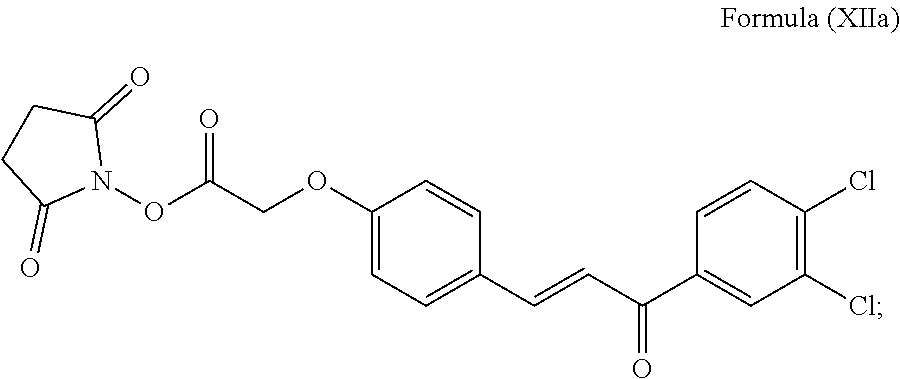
C(OC1=CC=C(C=CC(=O)C2=CC(Cl)=C(Cl)C=C2)C=C1)C(=O)ON1C(=O)CCC1=O
